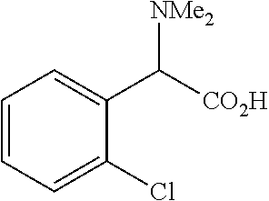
C1=CC=C(Cl)C(C([CO2H])[NMe2])=C1
